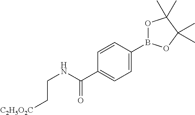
C1=C(B2OC(C)(C)C(C)(C)O2)C=CC(C(NCC[C2H5O2C])=O)=C1
